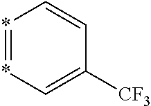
*1=*C=C([CF3])C=C1
